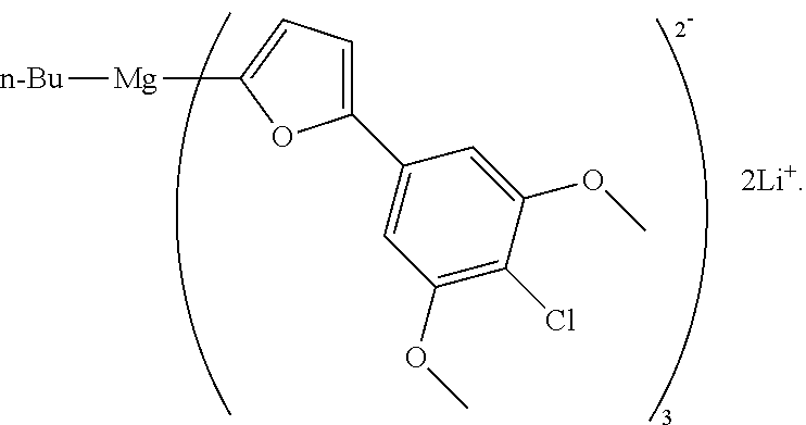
C1(C2=CC=C([Mg][n-Bu])O2)=CC(OC)=C(Cl)C(OC)=C1
